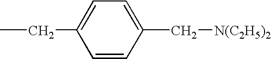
CCC1=CC=C(C[N(C2H5)2])C=C1
